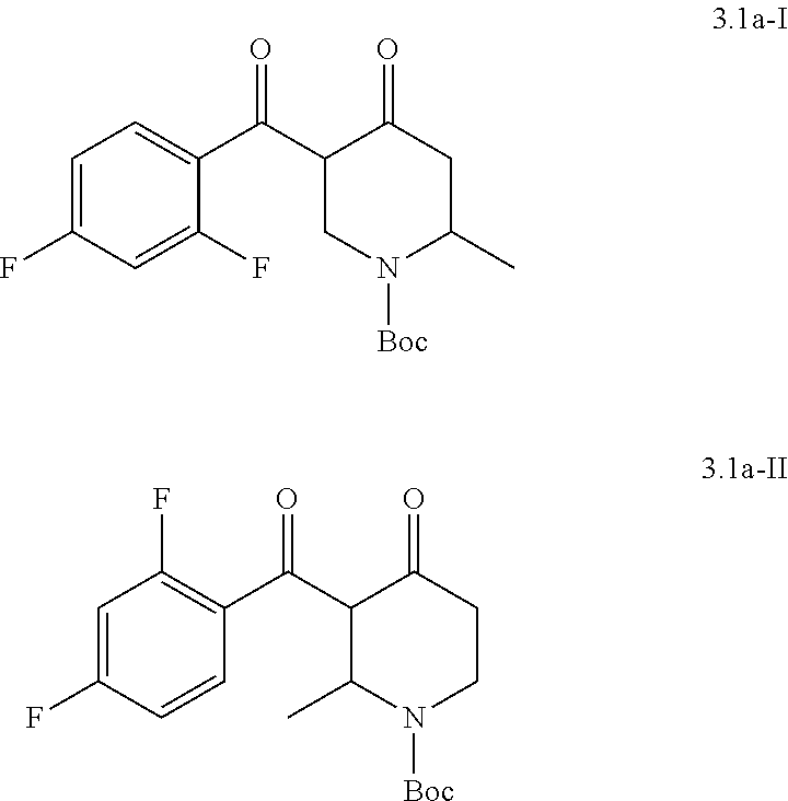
C1=C(F)C=C(F)C(C(C2CN([Boc])C(C)CC2=O)=O)=C1.C1=C(F)C=CC(C(C2C(C)N([Boc])CCC2=O)=O)=C1F
